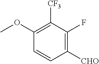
C1=CC([CHO])=C(F)C([CF3])=C1OC
